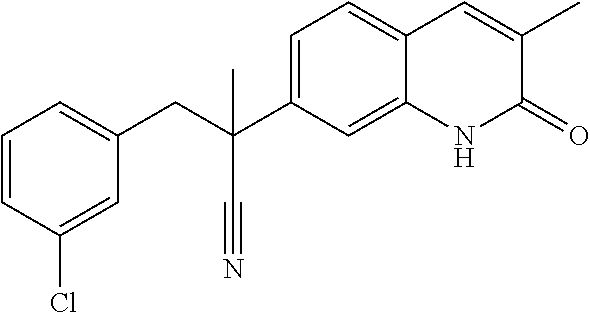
C1=CC(Cl)=CC(CC(C2=CC=C3C(=C2)NC(=O)C(C)=C3)(C)C#N)=C1
